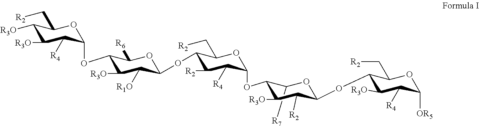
C1([R3O])C([R3O])C([R4])C(OC2C([R3O])C([R1O])C(OC3C([R2])C([R4])C(OC4C([R7])OC(OC5C([R3O])C([R4])C([OR5])OC5C[R2])C([R2])C4[R3O])OC3C[R2])OC2[R6])OC1C[R2]
